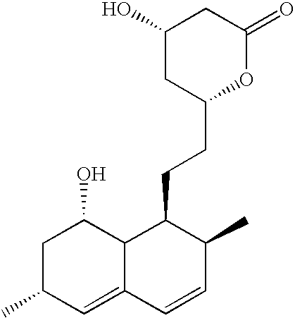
C1C(C)C=C2C(C1O)C(CCC1OC(=O)CC(O)C1)C(C)C=C2
